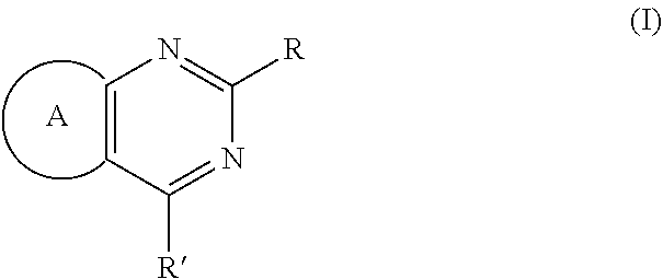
C1=CC([R])=NC([R])=N1.[A]
